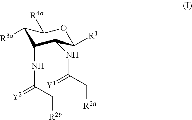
C1([R3a])C(NC(=[Y2])C[R2b])C(NC(C[R2a])=[Y1])C([R1])OC1[R4a]
